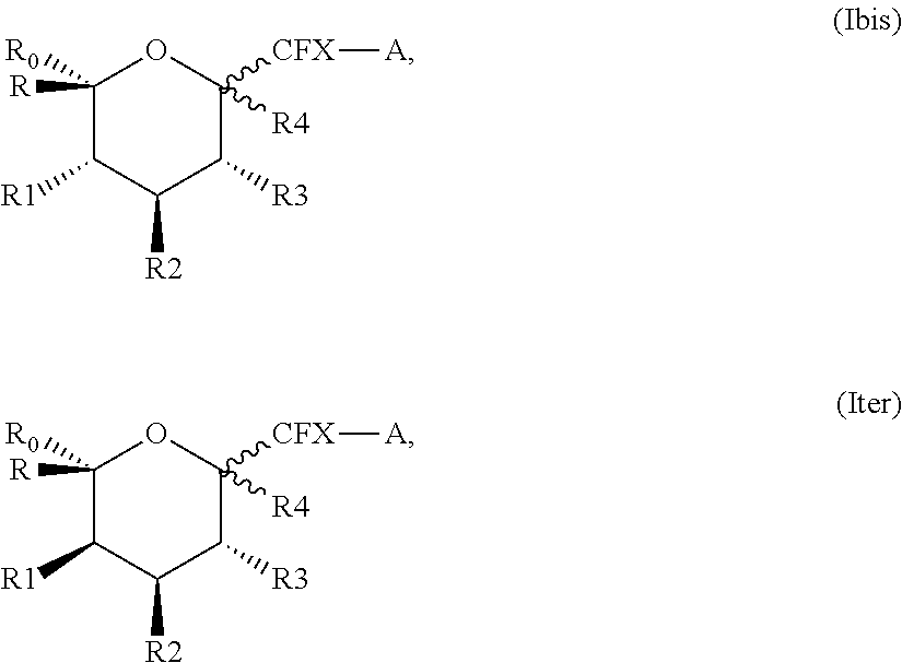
C1([R0])([R])C([R1])C([R2])C([R3])C([CFX][A])([R4])O1.C1([R0])([R])C([R1])C([R2])C([R3])C([CFX][A])([R4])O1
